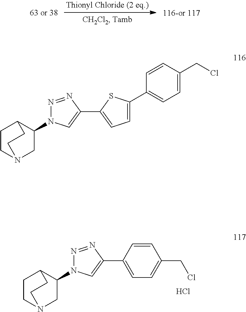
C1CN2CC(N3N=NC(C4=CC=C(CCl)C=C4)=C3)C1CC2.Cl.C1CN2CC(N3N=NC(C4=CC=C(C5=CC=C(CCl)C=C5)S4)=C3)C1CC2
